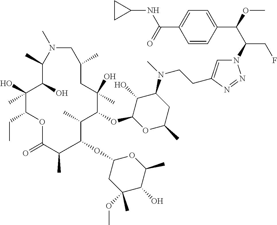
N1=NN(C(C(C2=CC=C(C(NC3CC3)=O)C=C2)OC)CF)C=C1CCN(C1C(O)C(OC2C(C)C(OC3CC(OC)(C)C(O)C(C)O3)C(C)C(=O)OC(CC)C(O)(C)C(O)C(C)N(C)CC(C)CC2(O)C)OC(C)C1)C
